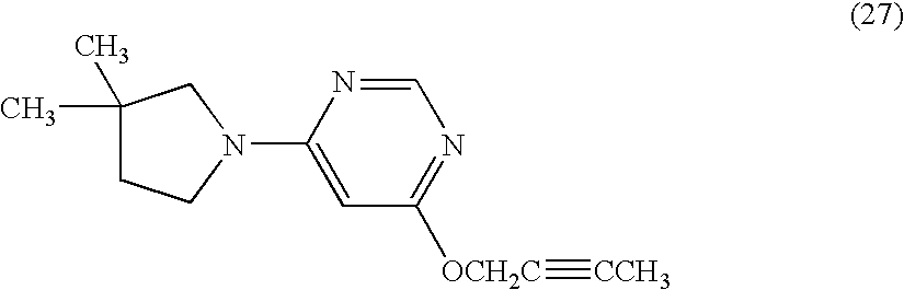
C1(C)(C)CCN(C2=CC([OCH2C]#[CCH3])=NC=N2)C1
